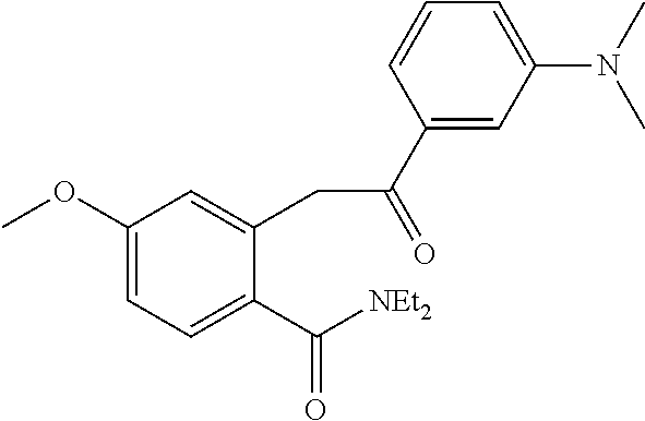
COC1=CC=C(C([NEt2])=O)C(CC(C2=CC(N(C)C)=CC=C2)=O)=C1
